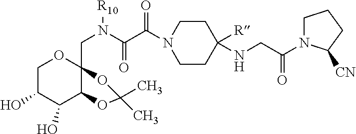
C1CN(C(C(N(CC23OCC(O)C(O)C2OC(C)(C)O3)[R10])=O)=O)CCC1(NCC(N1CCCC1[CN])=O)[R]
